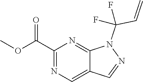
C1(C(=O)OC)=NC=C2C(=N1)N(C(C=C)(F)F)N=C2
